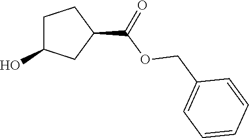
C1C(O)CC(C(=O)OCC2=CC=CC=C2)C1
